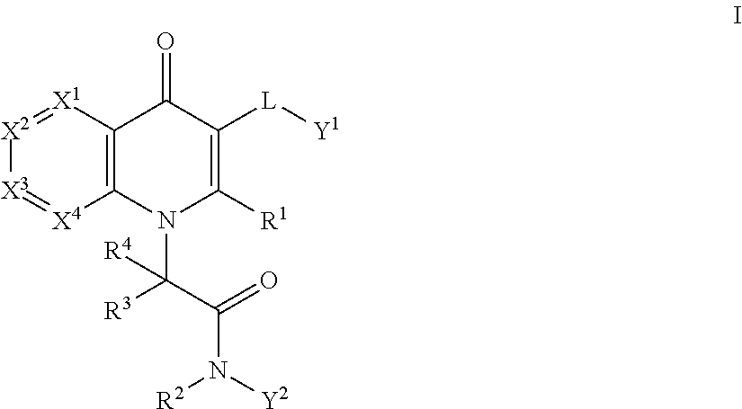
[X2]1=[X1]C2=C([X4]=[X3]1)N(C(C(N([Y2])[R2])=O)([R3])[R4])C([R1])=C([L][Y1])C2=O
